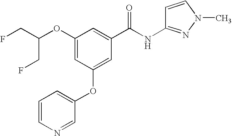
C1=CN=CC(OC2=CC(C(NC3=NN(C)C=C3)=O)=CC(OC(CF)CF)=C2)=C1
